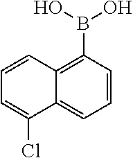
C1=CC(B(O)O)=C2C(=C1)C(Cl)=CC=C2
